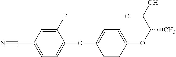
C1(F)=CC(C#N)=CC=C1OC1=CC=C(OC(C)C(O)=C)C=C1
